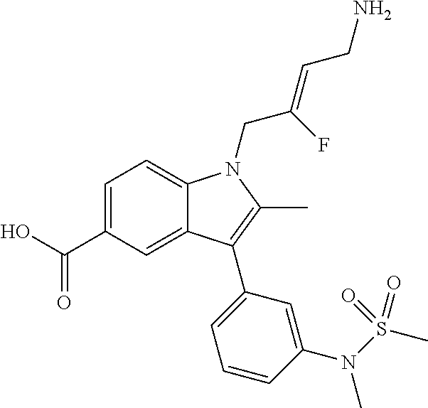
C1=C(C(O)=O)C=C2C(=C1)N(CC(=CCN)F)C(C)=C2C1=CC=CC(N(S(C)(=O)=O)C)=C1
